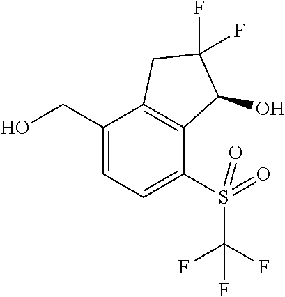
C(C1=CC=C(S(=O)(=O)C(F)(F)F)C2=C1CC(F)(F)C2O)O
